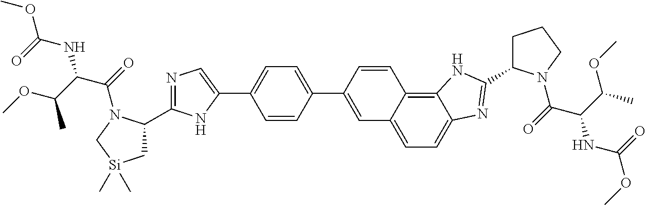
C1(C2=CC3=CC=C4C(=C3C=C2)NC(C2CCCN2C(=O)C(C(OC)C)NC(OC)=O)=N4)=CC=C(C2=CN=C(C3C[Si](C)(C)CN3C(=O)C(C(OC)C)NC(OC)=O)N2)C=C1
